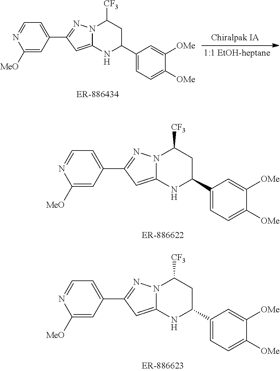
C1=C(C2=NN3C(=C2)NC(C2=CC=C([OMe])C([OMe])=C2)CC3[CF3])C=C([MeO])N=C1.C1=C(C2=NN3C(=C2)NC(C2=CC=C([OMe])C([OMe])=C2)CC3[CF3])C=C([MeO])N=C1.C1=C(C2=NN3C(=C2)NC(C2=CC=C([OMe])C([OMe])=C2)CC3[CF3])C=C([MeO])N=C1
